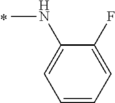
C1(NC)=CC=CC=C1F
